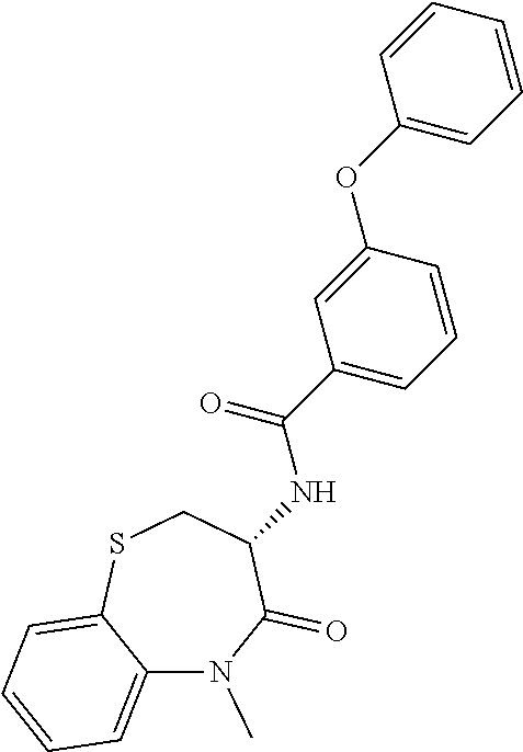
N1(C)C2=CC=CC=C2SCC(NC(=O)C2=CC=CC(OC3=CC=CC=C3)=C2)C1=O
